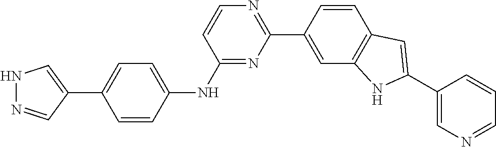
N1=C(NC2=CC=C(C3=CNN=C3)C=C2)C=CN=C1C1=CC2=C(C=C1)C=C(C1=CN=CC=C1)N2
